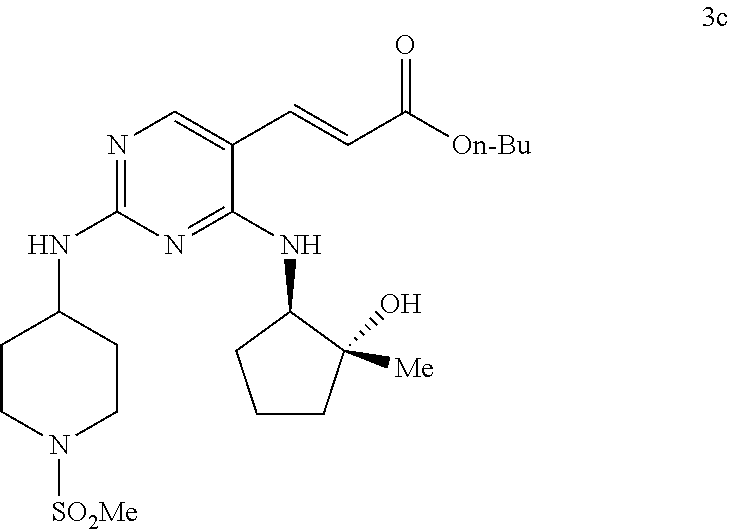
C1CN([SO2Me])CCC1NC1=NC=C(C=CC([On-Bu])=O)C(NC2CCCC2([Me])O)=N1
